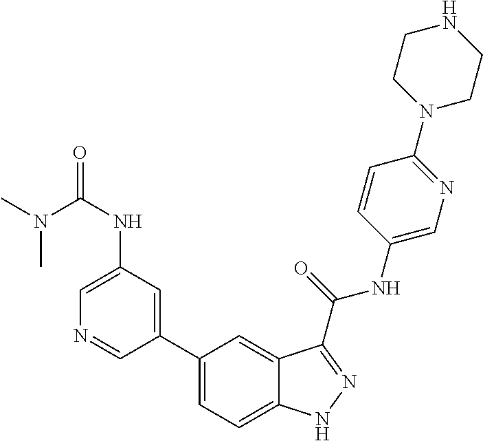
C1(NC(=O)N(C)C)=CN=CC(C2=CC=C3C(=C2)C(C(NC2=CN=C(N4CCNCC4)C=C2)=O)=NN3)=C1
